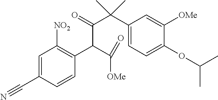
C1(C(C(C(C2=C([NO2])C=C(C#N)C=C2)C([OMe])=O)=O)(C)C)=CC=C(OC(C)C)C([OMe])=C1
